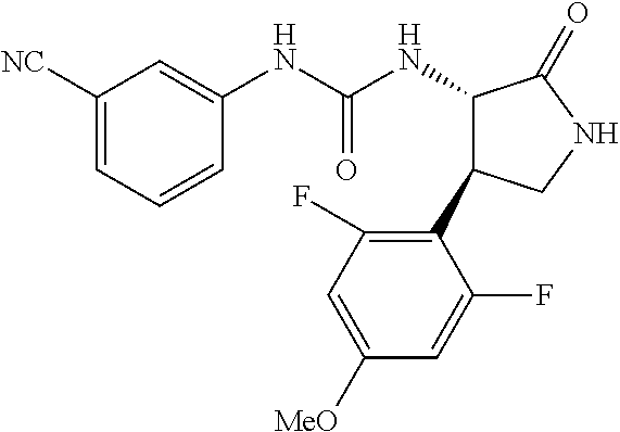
C1([NC])=CC=CC(NC(NC2C(C3=C(F)C=C([MeO])C=C3F)CNC2=O)=O)=C1
